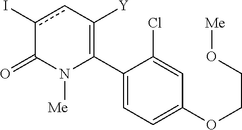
C1(C2=C([Y])cc(I)C(=O)N2[Me])=CC=C(OCCO[Me])C=C1Cl
